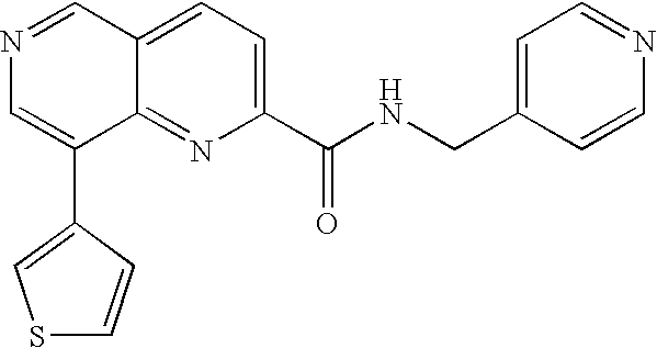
C1(C(NCC2=CC=NC=C2)=O)=CC=C2C(=N1)C(C1=CSC=C1)=CN=C2
